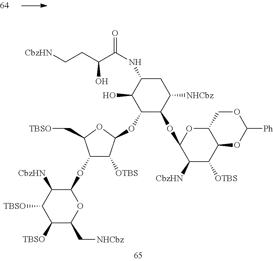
C1([TBSO])C(C[NHCbz])OC(OC2C([OTBS])C(OC3C(OC4C([CbzHN])C([OTBS])C5C(O4)COC([Ph])O5)C([NHCbz])CC(NC(C(CC[CbzHN])O)=O)C3O)OC2C[TBSO])C([CbzHN])C1[TBSO]
